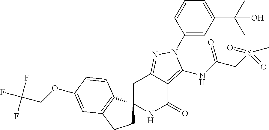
C1C2(C3=C(C1)C=C(OCC(F)(F)F)C=C3)NC(=O)C1=C(NC(CS(=O)(=O)C)=O)N(C3=CC(C(C)(C)O)=CC=C3)N=C1C2
